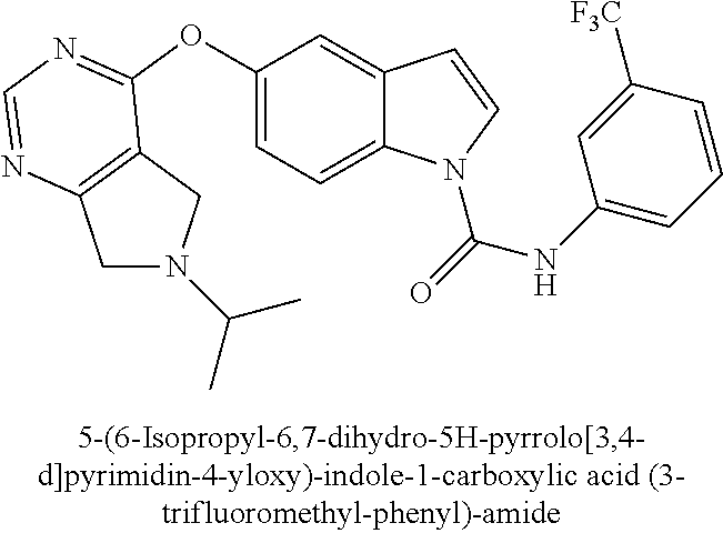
C1(OC2=NC=NC3=C2CN(C(C)C)C3)=CC=C2C(=C1)C=CN2C(=O)NC1=CC=CC([CF3])=C1
